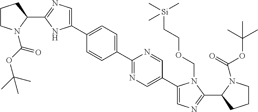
C1(C2=CC=C(C3=CN=C(C4CCCN4C(OC(C)(C)C)=O)N3)C=C2)=NC=C(C2=CN=C(C3CCCN3C(OC(C)(C)C)=O)N2COCC[Si](C)(C)C)C=N1
